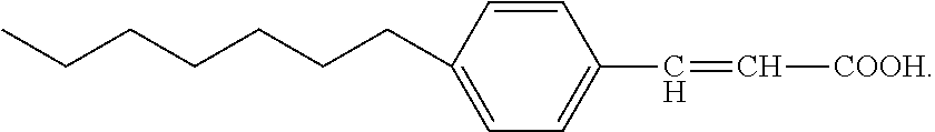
C1=CC(CCCCCCC)=CC=C1C=C[COOH]
